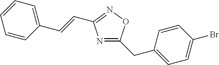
C1(CC2=CC=C(Br)C=C2)=NC(C=CC2=CC=CC=C2)=NO1
